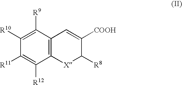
C12=C(C([R9])=C([R10])C([R11])=C1[R12])C=C([COOH])C([R8])[X]2
